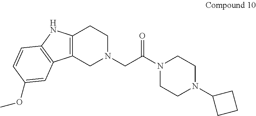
C12=C(CN(CC(N3CCN(C4CCC4)CC3)=O)CC1)C1=C(N2)C=CC(OC)=C1
